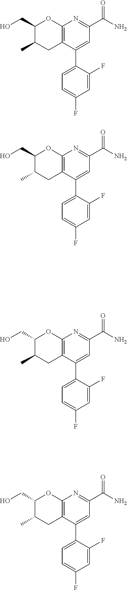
C1(CO)C(C)CC2=C(O1)N=C(C(N)=O)C=C2C1=CC=C(F)C=C1F.C1(CO)C(C)CC2=C(O1)N=C(C(N)=O)C=C2C1=CC=C(F)C=C1F.C1(CO)C(C)CC2=C(O1)N=C(C(N)=O)C=C2C1=CC=C(F)C=C1F.C1(CO)C(C)CC2=C(O1)N=C(C(N)=O)C=C2C1=CC=C(F)C=C1F
